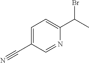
C1=C(C#N)C=NC(C(C)Br)=C1
